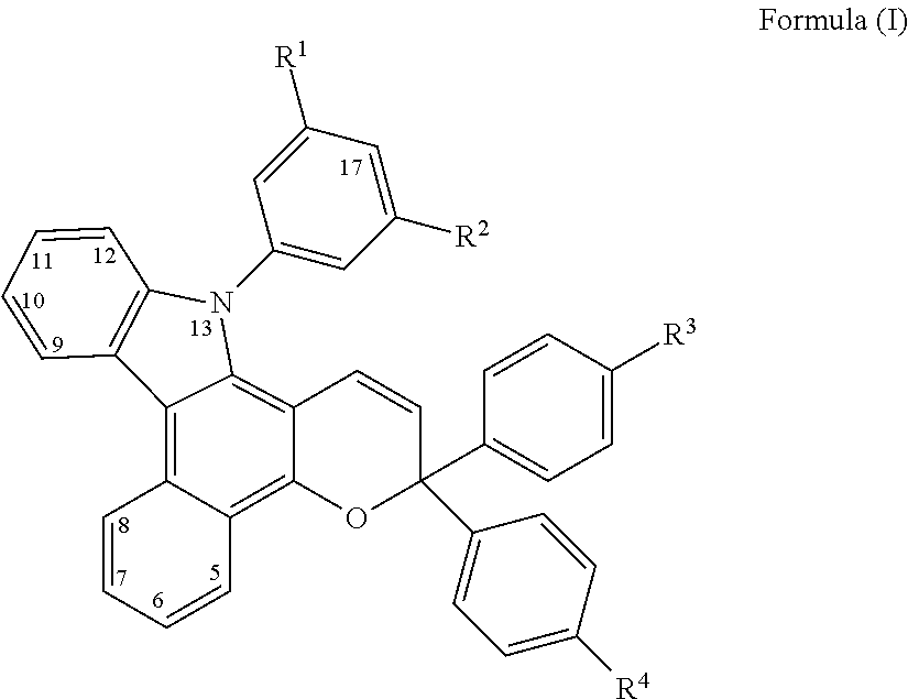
C1=CC2=C(C=C1)C1=C3C(=C4C(=C1N2C1=CC([R2])=CC([R1])=C1)C=CC(C1=CC=C([R3])C=C1)(C1=CC=C([R4])C=C1)O4)C=CC=C3
